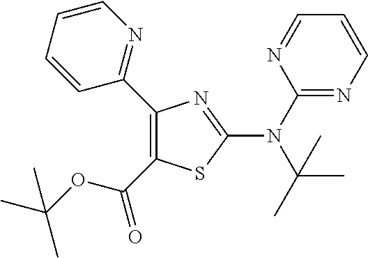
C1(N(C(C)(C)C)C2=NC(C3=NC=CC=C3)=C(C(OC(C)(C)C)=O)S2)=NC=CC=N1
